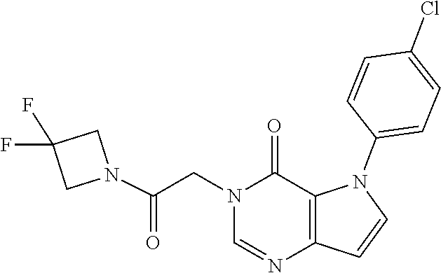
C1=NC2=C(C(=O)N1CC(N1CC(F)(F)C1)=O)N(C1=CC=C(Cl)C=C1)C=C2
